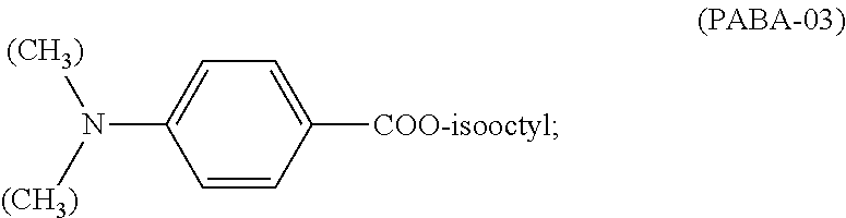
C1=CC([COO-isooctyl])=CC=C1N([(CH3)])[(CH3)]
